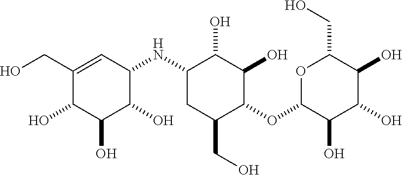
C1(CO)=CC(NC2CC(CO)C(OC3C(O)C(O)C(O)C(CO)O3)C(O)C2O)C(O)C(O)C1O
